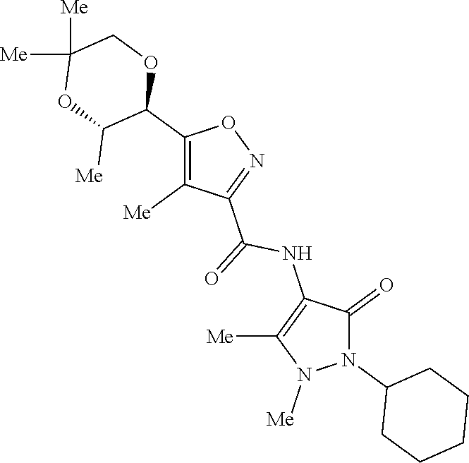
C1(C2C([Me])OC([Me])([Me])CO2)=C([Me])C(C(=O)NC2=C([Me])N([Me])N(C3CCCCC3)C2=O)=NO1
